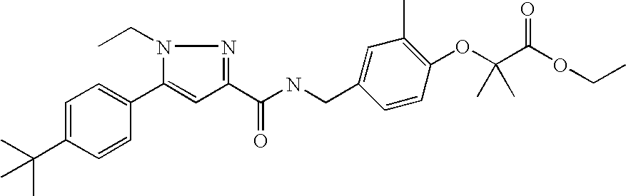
C(C1=CC=C(C2=CC(C(NCC3=CC(C)=C(OC(C(OCC)=O)(C)C)C=C3)=O)=NN2CC)C=C1)(C)(C)C
